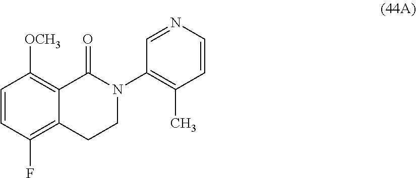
C12=C(F)C=CC([OCH3])=C1C(=O)N(C1=C(C)C=CN=C1)CC2
